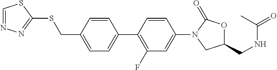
C(C1=CC=C(C2=C(F)C=C(N3CC(CNC(=O)C)OC3=O)C=C2)C=C1)SC1=NN=CS1
